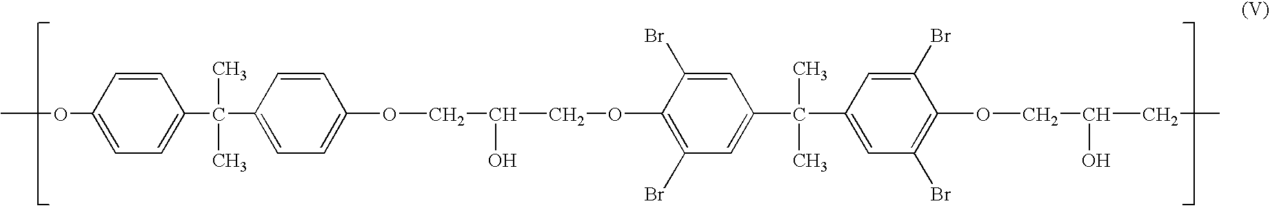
COC1=CC=C(C(C2=CC=C(OCC(COC3=C(Br)C=C(C(C4=CC(Br)=C(OCC(CC)O)C(Br)=C4)(C)C)C=C3Br)O)C=C2)(C)C)C=C1
